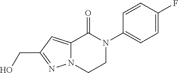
N12C(=CC(CO)=N1)C(=O)N(C1=CC=C(F)C=C1)CC2
